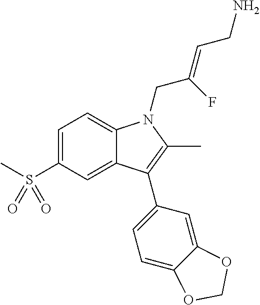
C1=C(S(=O)(C)=O)C=C2C(=C1)N(CC(=CCN)F)C(C)=C2C1=CC=C2C(=C1)OCO2
